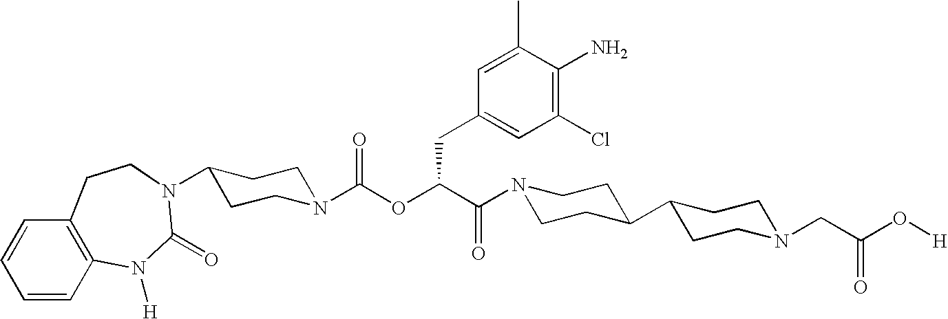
N1(C(C(OC(N2CCC(N3C(=O)N([H])C4=C(C=CC=C4)CC3)CC2)=O)CC2=CC(Cl)=C(N)C(C)=C2)=O)CCC(C2CCN(CC(O[H])=O)CC2)CC1
